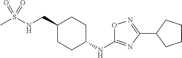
CS(NCC1CCC(NC2=NC(C3CCCC3)=NO2)CC1)(=O)=O
